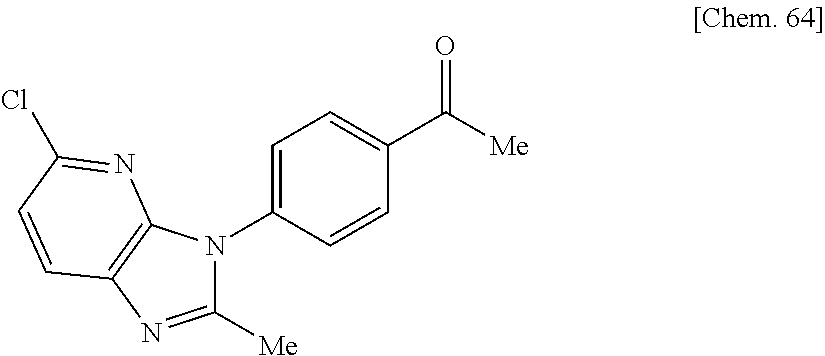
C1=C(N2C([Me])=NC3=C2N=C(Cl)C=C3)C=CC(C(=O)[Me])=C1
